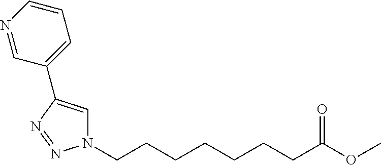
C(CCCCCCC(OC)=O)N1C=C(C2=CC=CN=C2)N=N1
